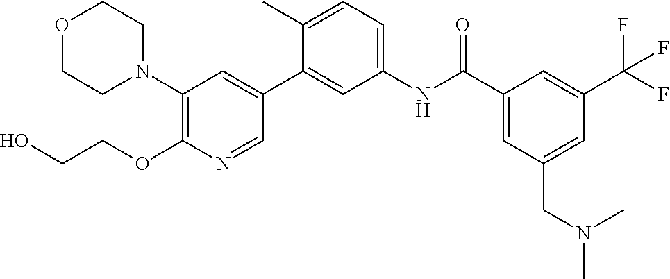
O1CCN(C2=C(OCCO)N=CC(C3=CC(NC(C4=CC(CN(C)C)=CC(C(F)(F)F)=C4)=O)=CC=C3C)=C2)CC1
